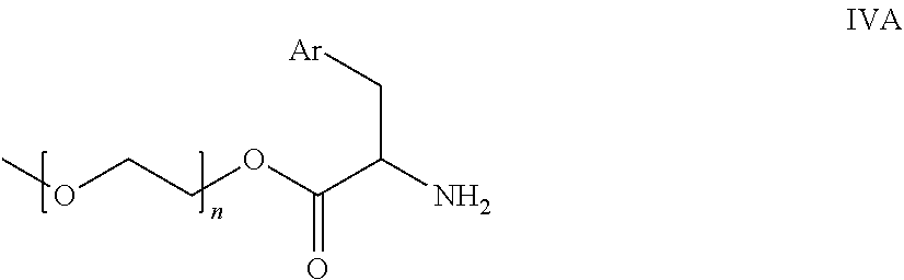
COCCOC(C(N)C[Ar])=O
